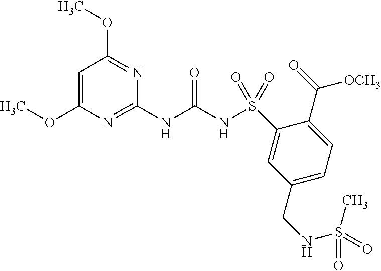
C1=C(OC)N=C(NC(NS(C2=CC(CNS(C)(=O)=O)=CC=C2C([OCH3])=O)(=O)=O)=O)N=C1OC
